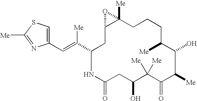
C1(C(=CC2=CSC([Me])=N2)[Me])NC(=O)CC(O)C([Me])([Me])C(=O)C([Me])C(O)C([Me])CCCC2([Me])C(C1)O2
